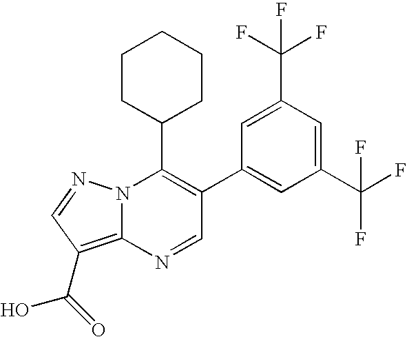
C1=C(C2=C(C3CCCCC3)N3C(=C(C(O)=O)C=N3)N=C2)C=C(C(F)(F)F)C=C1C(F)(F)F
